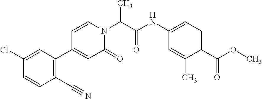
N(C1=CC=C(C(OC)=O)C(C)=C1)C(C(N1C=CC(C2=C(C#N)C=CC(Cl)=C2)=CC1=O)C)=O
